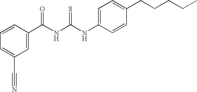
C1(C(NC(NC2=CC=C(CCCCC)C=C2)=S)=O)=CC(C#N)=CC=C1
